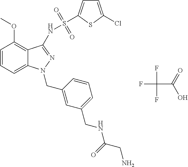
C1=CC=C2C(=C1OC)C(NS(=O)(=O)C1=CC=C(Cl)S1)=NN2CC1=CC(CNC(=O)CN)=CC=C1.FC(F)(F)C(=O)O
